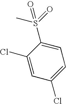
C1=C(Cl)C=C(Cl)C(S(=O)(C)=O)=C1
